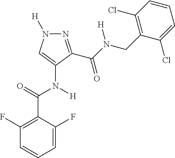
C1=C(F)C(C(=O)N([H])C2=CN([H])N=C2C(N(CC2=C(Cl)C=CC=C2Cl)[H])=O)=C(F)C=C1
